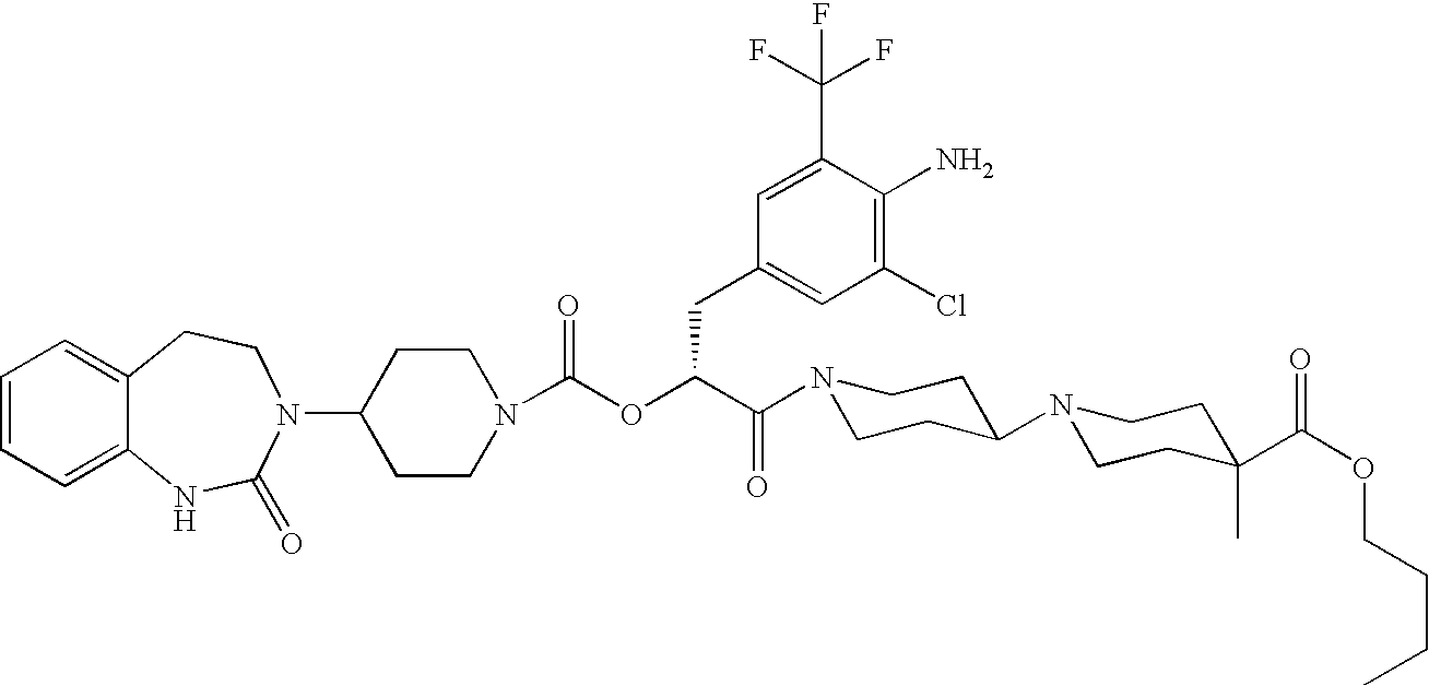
C1(N2C(=O)NC3=CC=CC=C3CC2)CCN(C(OC(C(N2CCC(N3CCC(C(OCCCC)=O)(C)CC3)CC2)=O)CC2=CC(Cl)=C(N)C(C(F)(F)F)=C2)=O)CC1
